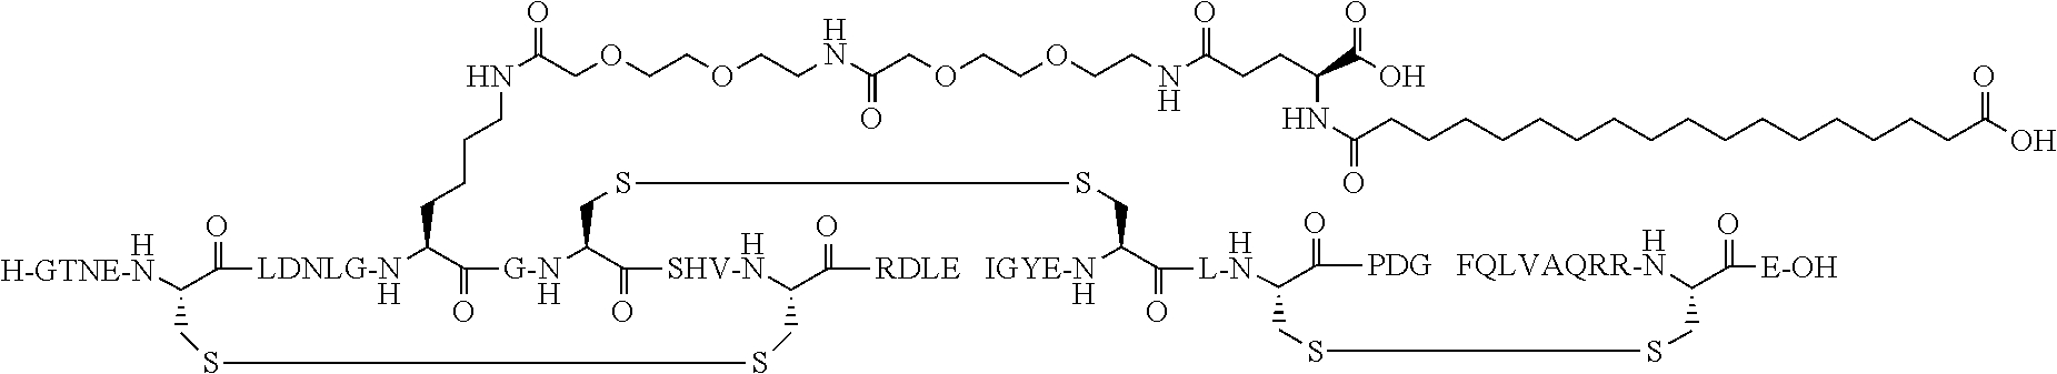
[HH-GTNE-N]C1C(=O)[LDNLG-NH]C(CCCCNC(COCCOCCNC(COCCOCCNC(=O)CCC(C(=O)O)NC(CCCCCCCCCCCCCCCCC(O)=O)=O)=O)=O)C(=O)[G-NH]C2C(=O)[HSHV-N]C(CSSC1)C(=O)[RDLE   IGYE-NH]C(C([HL-N]C1C(=O)[HPDG   FQLVAQRR-N]C(C(=O)[E-OH])CSSC1)=O)CSSC2
